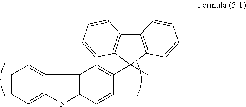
C1=CC=C2C(=C1)C1=C(N2)C=CC(C2(C)C3=C(C4=C2C=CC=C4)C=CC=C3)=C1
